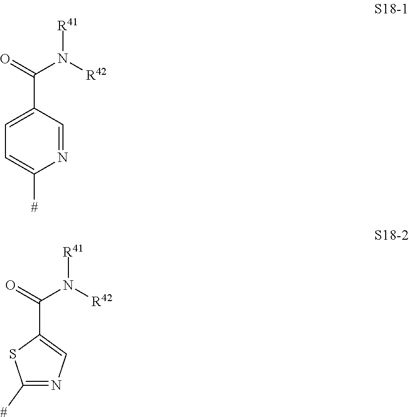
C1=C(C(N([R41])[R42])=O)C=NC([#])=C1.C1(C(N([R41])[R42])=O)=CN=C([#])S1
